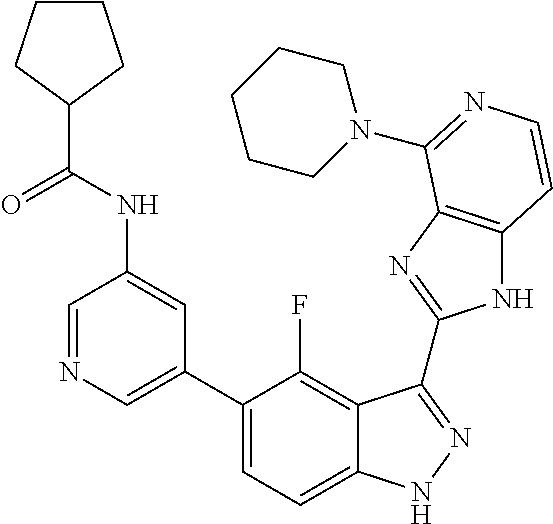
C1=C(C2=CC=C3C(=C2F)C(C2=NC4=C(N2)C=CN=C4N2CCCCC2)=NN3)C=C(NC(C2CCCC2)=O)C=N1
